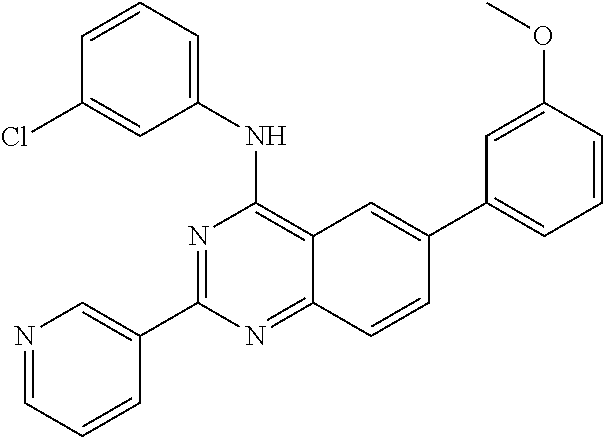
N1=CC=CC(C2=NC(NC3=CC=CC(Cl)=C3)=C3C(=N2)C=CC(C2=CC=CC(OC)=C2)=C3)=C1
